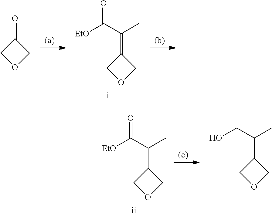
O=C1COC1.C(=C1COC1)(C([EtO])=O)C.[i].C(C1COC1)(C([EtO])=O)C.C(C1COC1)(CO)C
